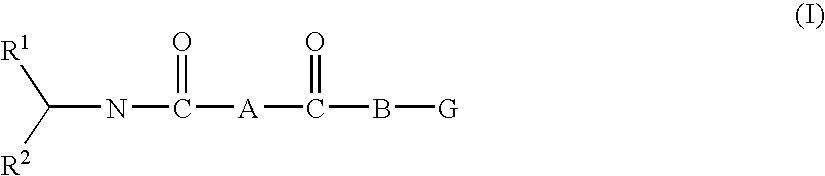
C(NC(=O)[A]C(=O)B[G])([R1])[R2]
